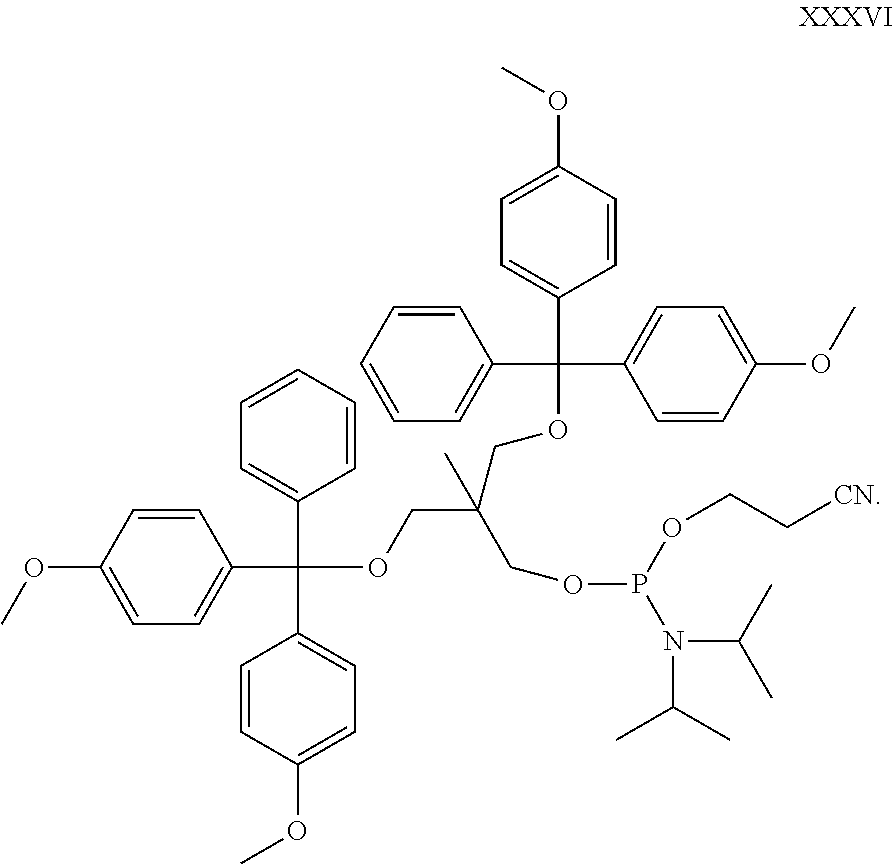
C1=CC(OC)=CC=C1C(OCC(COC(C1=CC=C(OC)C=C1)(C1=CC=CC=C1)C1=CC=C(OC)C=C1)(C)COP(N(C(C)C)C(C)C)OCC[CN])(C1=CC=C(OC)C=C1)C1=CC=CC=C1
